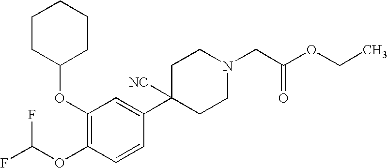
C1(OC2CCCCC2)=C(OC(F)F)C=CC(C2([NC])CCN(CC(OCC)=O)CC2)=C1
